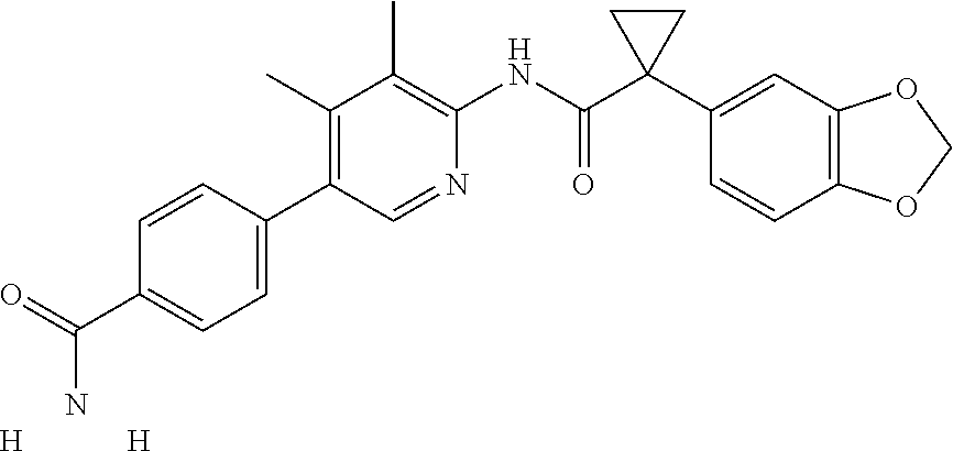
C1=CC(C2=C(C)C(C)=C(NC(C3(C4=CC5=C(C=C4)OCO5)CC3)=O)N=C2)=CC=C1C(=O)N.[H].[H]
